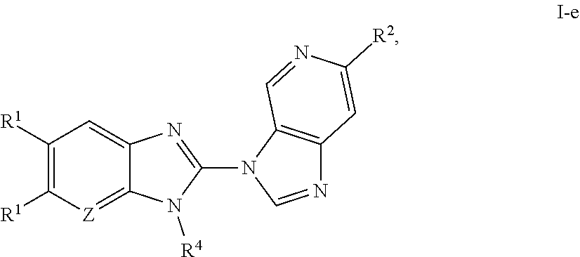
C1([R1])=C([R1])[Z]=C2C(=C1)N=C(N1C=NC3=C1C=NC([R2])=C3)N2[R4]
